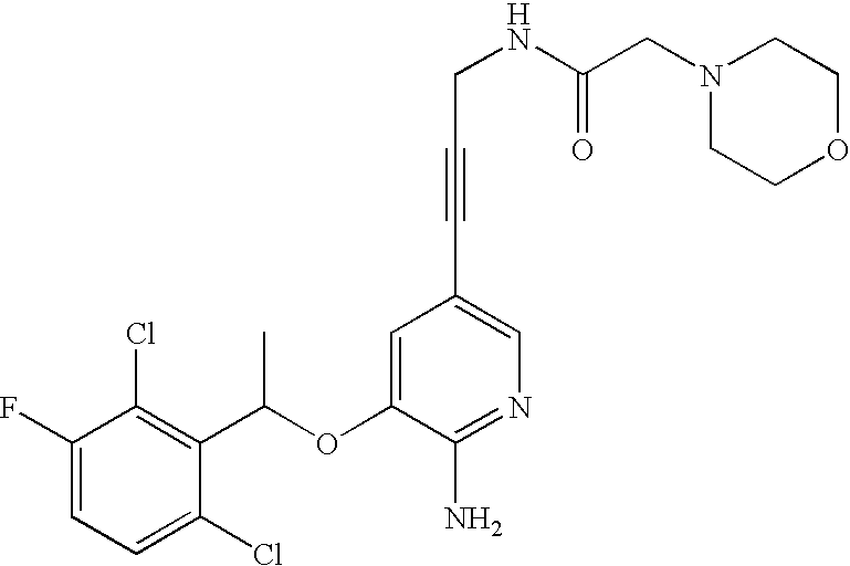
C1=C(F)C(Cl)=C(C(OC2=CC(C#CCNC(CN3CCOCC3)=O)=CN=C2N)C)C(Cl)=C1
